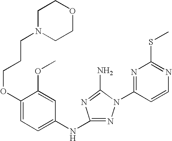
N1=C(NC2=CC=C(OCCCN3CCOCC3)C(OC)=C2)N=C(N)N1C1=NC(SC)=NC=C1
